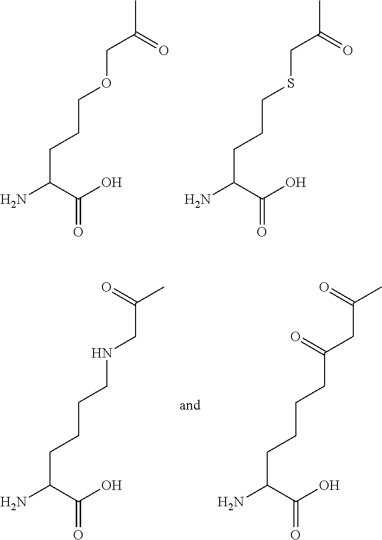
NC(C(O)=O)CCCOCC(C)=O.NC(C(O)=O)CCCSCC(C)=O.NC(C(O)=O)CCCCNCC(C)=O.NC(C(O)=O)CCCCC(CC(C)=O)=O
